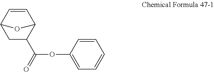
C1C(C(OC2=CC=CC=C2)=O)C2C=CC1O2
